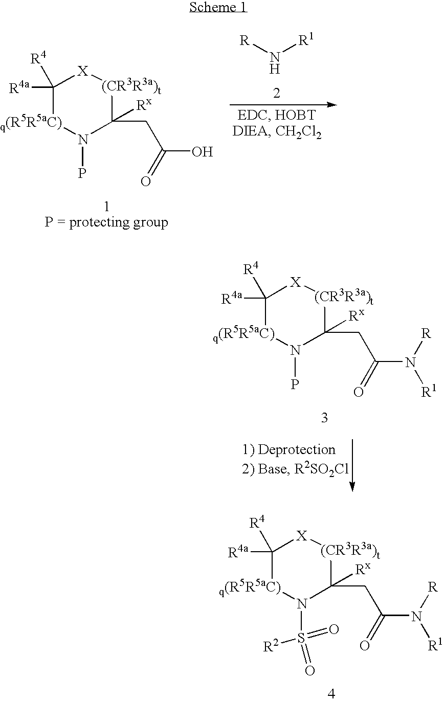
C1([R4])([R4a])[q(R5R5aC)]N(S([R2])(=O)=O)C(CC(N([R])[R1])=O)([Rx])[(CR3R3a)t][X]1.N([R1])[R].C1([R4])([R4a])[q(R5R5aC)]N(P)C(CC(O)=O)([Rx])[(CR3R3a)t][X]1.C1([R4])([R4a])[q(R5R5aC)]N(P)C(CC(N([R])[R1])=O)([Rx])[(CR3R3a)t][X]1
